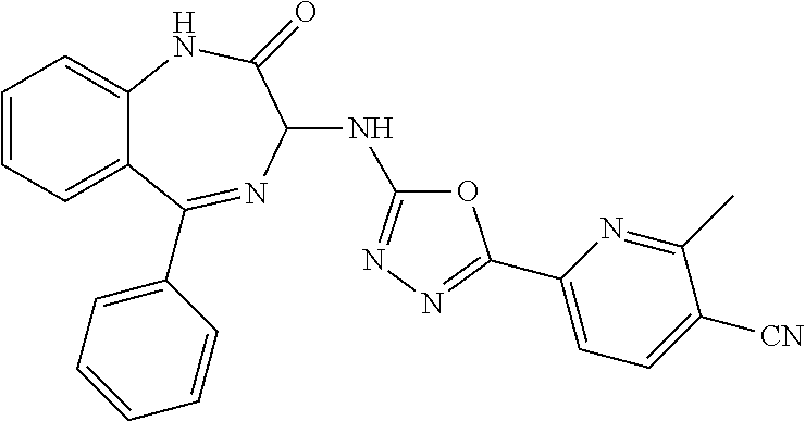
C1=CC=C2C(=C1)NC(=O)C(NC1=NN=C(C3=CC=C([CN])C(C)=N3)O1)N=C2C1=CC=CC=C1
